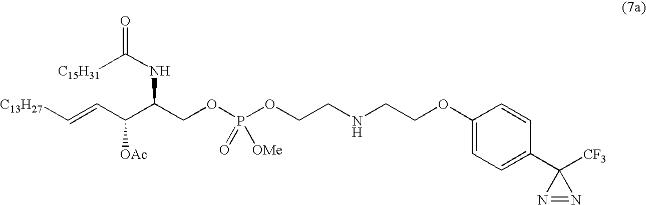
[C13H27]C=CC(C(COP(OCCNCCOC1=CC=C(C2([CF3])N=N2)C=C1)([OMe])=O)NC([C15H31])=O)[OAc]
